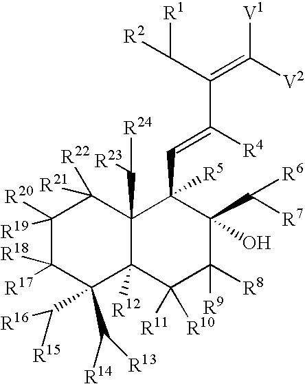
C1([R20])([R19])C([R17])([R18])C(C([R14])[R13])(C([R16])[R15])C2([R12])C(C([R24])[R23])(C1([R22])[R21])C(C=C([R4])C(C([R1])[R2])=C([V2])[V1])([R5])C(C([R6])[R7])(O)C([R8])([R9])C2([R11])[R10]
